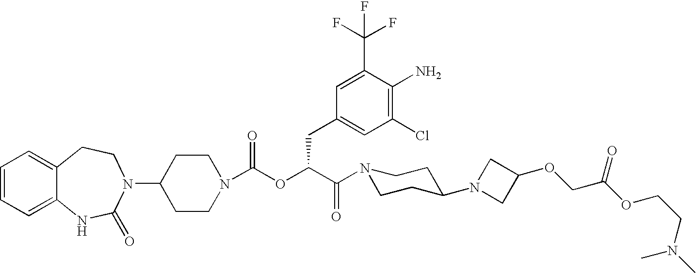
C1(N2C(=O)NC3=CC=CC=C3CC2)CCN(C(OC(C(=O)N2CCC(N3CC(OCC(OCCN(C)C)=O)C3)CC2)CC2=CC(Cl)=C(N)C(C(F)(F)F)=C2)=O)CC1
